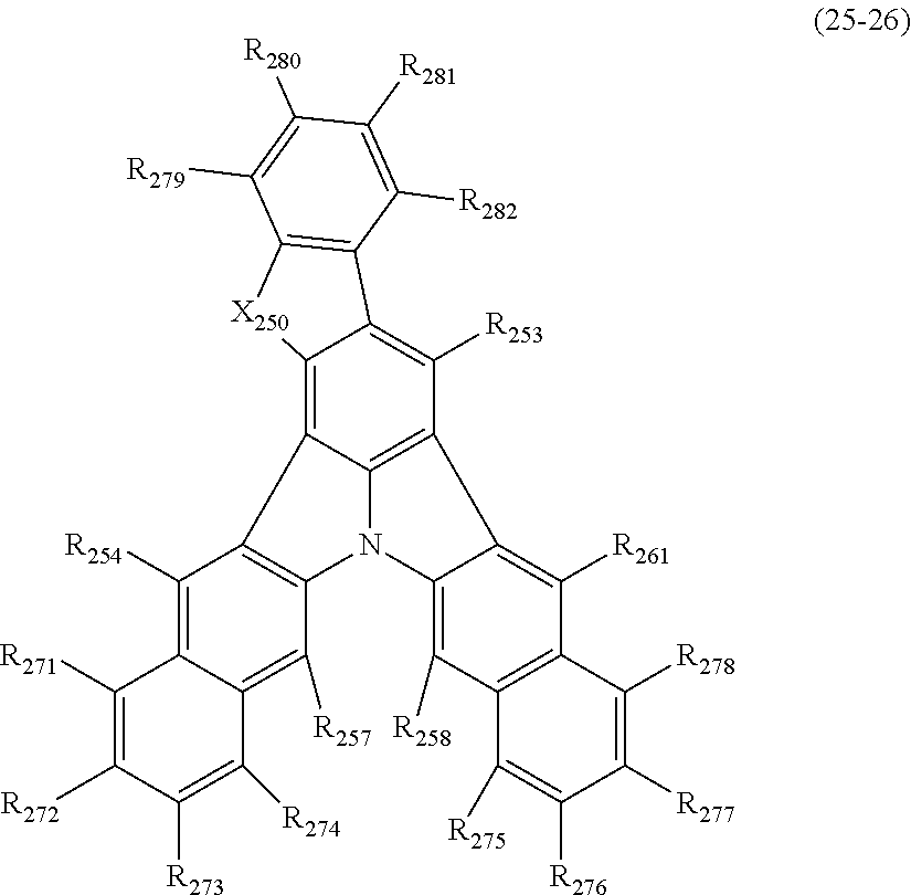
C1([R254])=C2C(=C([R257])C3=C1C1=C4C(=C([R253])C5=C1N3C1=C([R258])C3=C(C([R261])=C51)C([R278])=C([R277])C([R276])=C3[R275])C1=C([X250]4)C([R279])=C([R280])C([R281])=C1[R282])C([R274])=C([R273])C([R272])=C2[R271]
